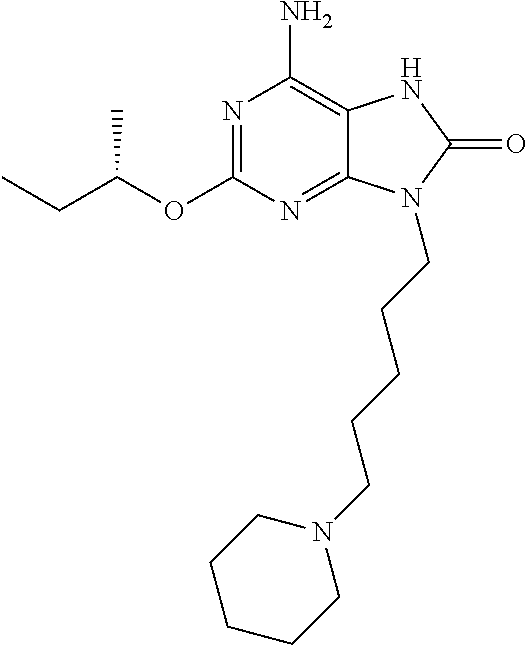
N1=C(OC(CC)C)N=C2C(=C1N)NC(=O)N2CCCCCN1CCCCC1
